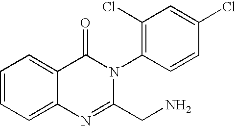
C1=CC=C2C(=C1)C(=O)N(C1=C(Cl)C=C(Cl)C=C1)C(CN)=N2
